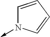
C1=CC=CN1->C
